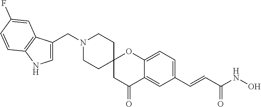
N1(CC2=CNC3=C2C=C(F)C=C3)CCC2(CC1)CC(=O)C1=CC(C=CC(NO)=O)=CC=C1O2
